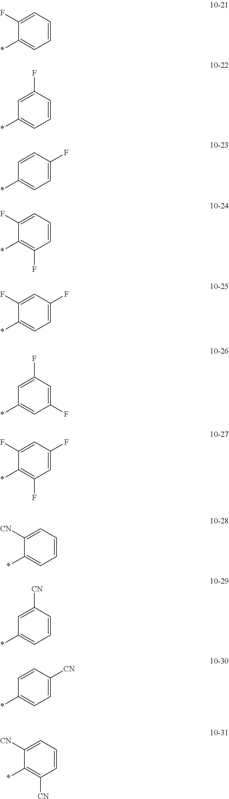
*C1=CC=CC=C1F.*C1=CC=CC(F)=C1.*C1=CC=C(F)C=C1.*C1=C(F)C=CC=C1F.*C1=CC=C(F)C=C1F.*C1=CC(F)=CC(F)=C1.*C1=C(F)C=C(F)C=C1F.*C1=CC=CC=C1[CN].*C1=CC=CC([CN])=C1.*C1=CC=C([CN])C=C1.*C1=C([CN])C=CC=C1[CN]
